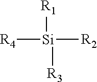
[R4][Si]([R2])([R3])[R1]
